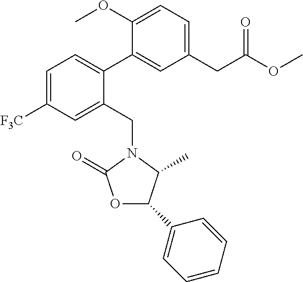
C1=C([F3C])C=C(CN2C(C)C(C3=CC=CC=C3)OC2=O)C(C2=CC(CC(OC)=O)=CC=C2OC)=C1
